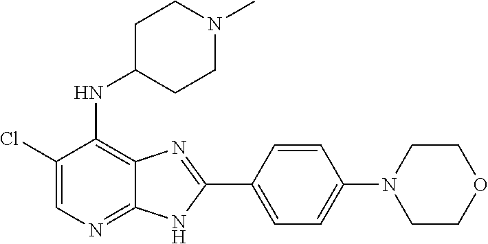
C1(Cl)=CN=C2C(=C1NC1CCN(C)CC1)N=C(C1=CC=C(N3CCOCC3)C=C1)N2
